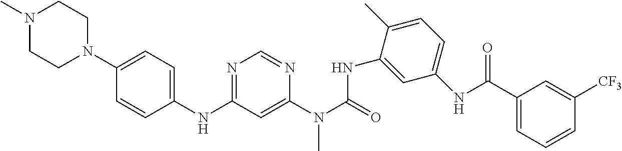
N1(C)CCN(C2=CC=C(NC3=NC=NC(N(C(=O)NC4=CC(NC(C5=CC=CC([CF3])=C5)=O)=CC=C4C)C)=C3)C=C2)CC1
